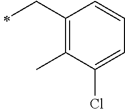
C1(CC)=C(C)C(Cl)=CC=C1
